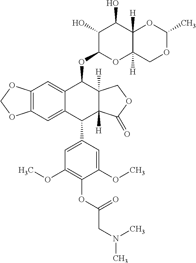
C12=C(C=C3C(=C1)C(OC1C(O)C(O)C4([H])C([H])(O1)COC(C)O4)C1([H])C([H])(C3C3=CC(OC)=C(OC(CN(C)C)=O)C(OC)=C3)C(=O)OC1)OCO2
